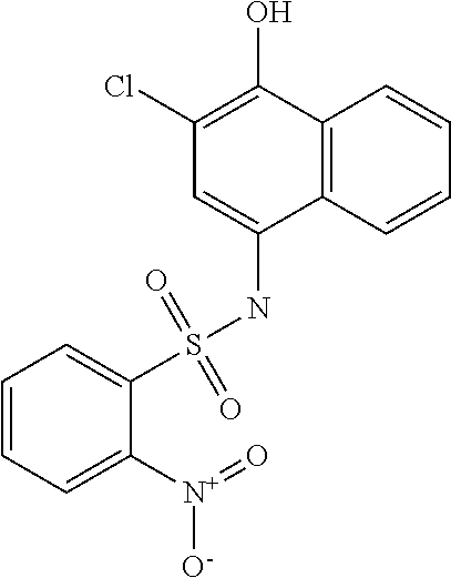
C1=C(S(NC2=CC(Cl)=C(O)C3=C2C=CC=C3)(=O)=O)C([N+](=O)[O-])=CC=C1
